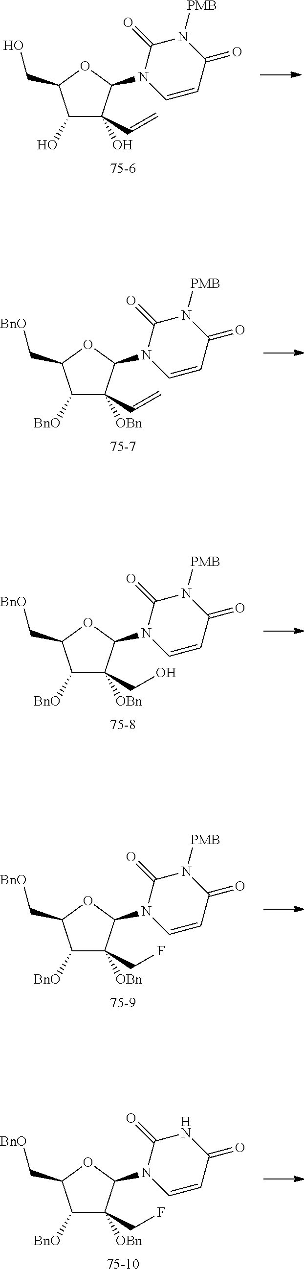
C1([BnO])C([OBn])(CF)C(N2C=CC(=O)NC2=O)OC1C[BnO].C1([BnO])C([OBn])(CF)C(N2C=CC(=O)N([PMB])C2=O)OC1C[BnO].C1([BnO])C([OBn])(CO)C(N2C=CC(=O)N([PMB])C2=O)OC1C[BnO].C1([BnO])C([OBn])(C=C)C(N2C=CC(=O)N([PMB])C2=O)OC1C[BnO].C1(O)C(O)(C=C)C(N2C=CC(=O)N([PMB])C2=O)OC1CO
